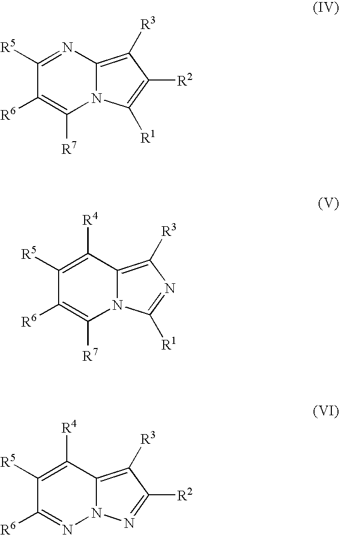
C1([R5])=NC2=C([R3])C([R2])=C([R1])N2C([R7])=C1[R6].C1([R5])=C([R4])C2=C([R3])N=C([R1])N2C([R7])=C1[R6].C1([R5])=C([R4])C2=C([R3])C([R2])=NN2N=C1[R6]
